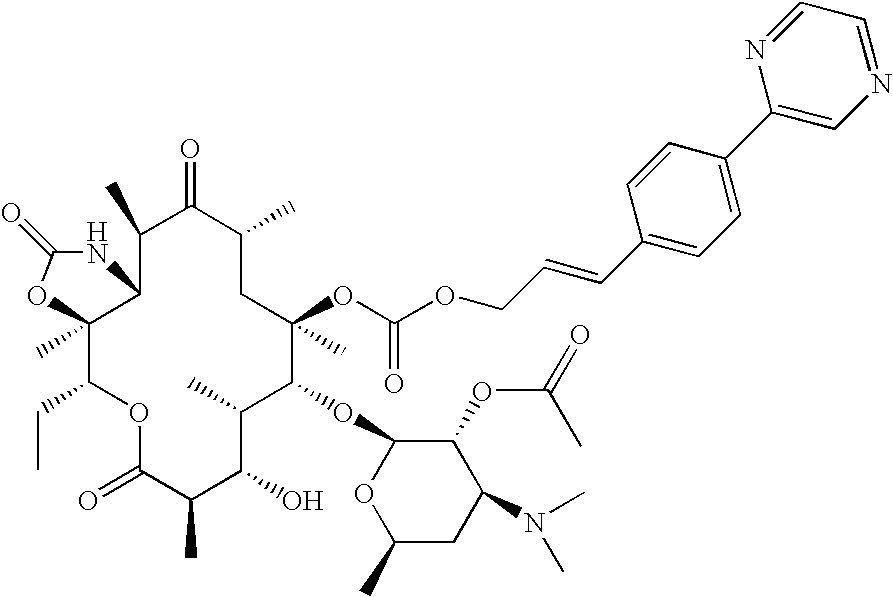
C12(C)C(CC)OC(=O)C(C)C(O)C(C)C(OC3OC(C)CC(N(C)C)C3OC(=O)C)C(C)(OC(OCC=CC3=CC=C(C4=CN=CC=N4)C=C3)=O)CC(C)C(=O)C(C)C1NC(=O)O2
